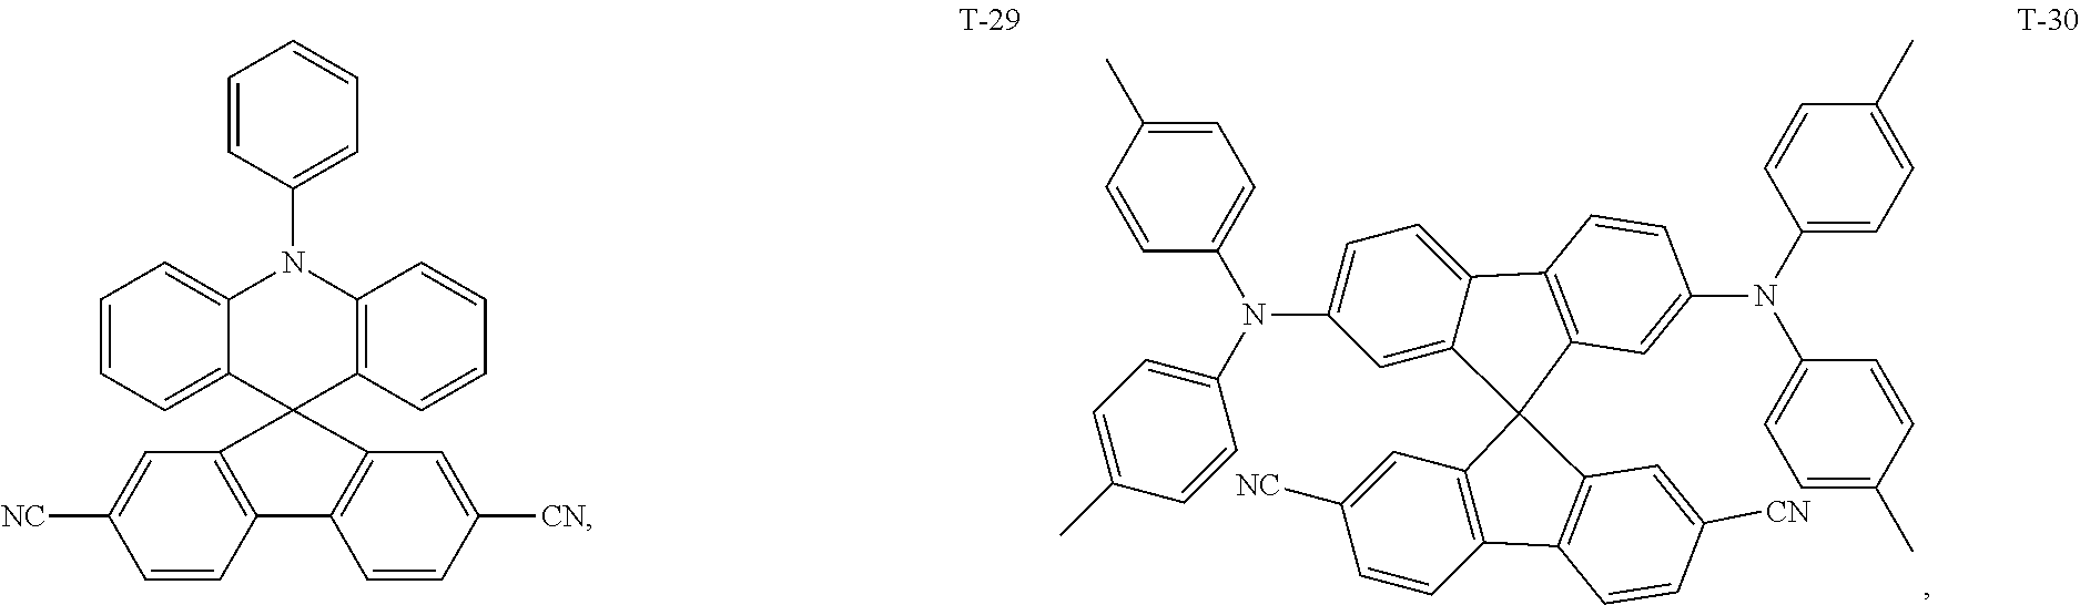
C1=C(C)C=CC(N(C2=CC=C(C)C=C2)C2=CC=C3C(=C2)C2(C4=C3C=CC(N(C3=CC=C(C)C=C3)C3=CC=C(C)C=C3)=C4)C3=C(C4=C2C=C([CN])C=C4)C=CC([NC])=C3)=C1.C1=C([NC])C=CC2=C1C1(C3=C2C=CC([CN])=C3)C2=C(N(C3=CC=CC=C3)C3=CC=CC=C13)C=CC=C2
